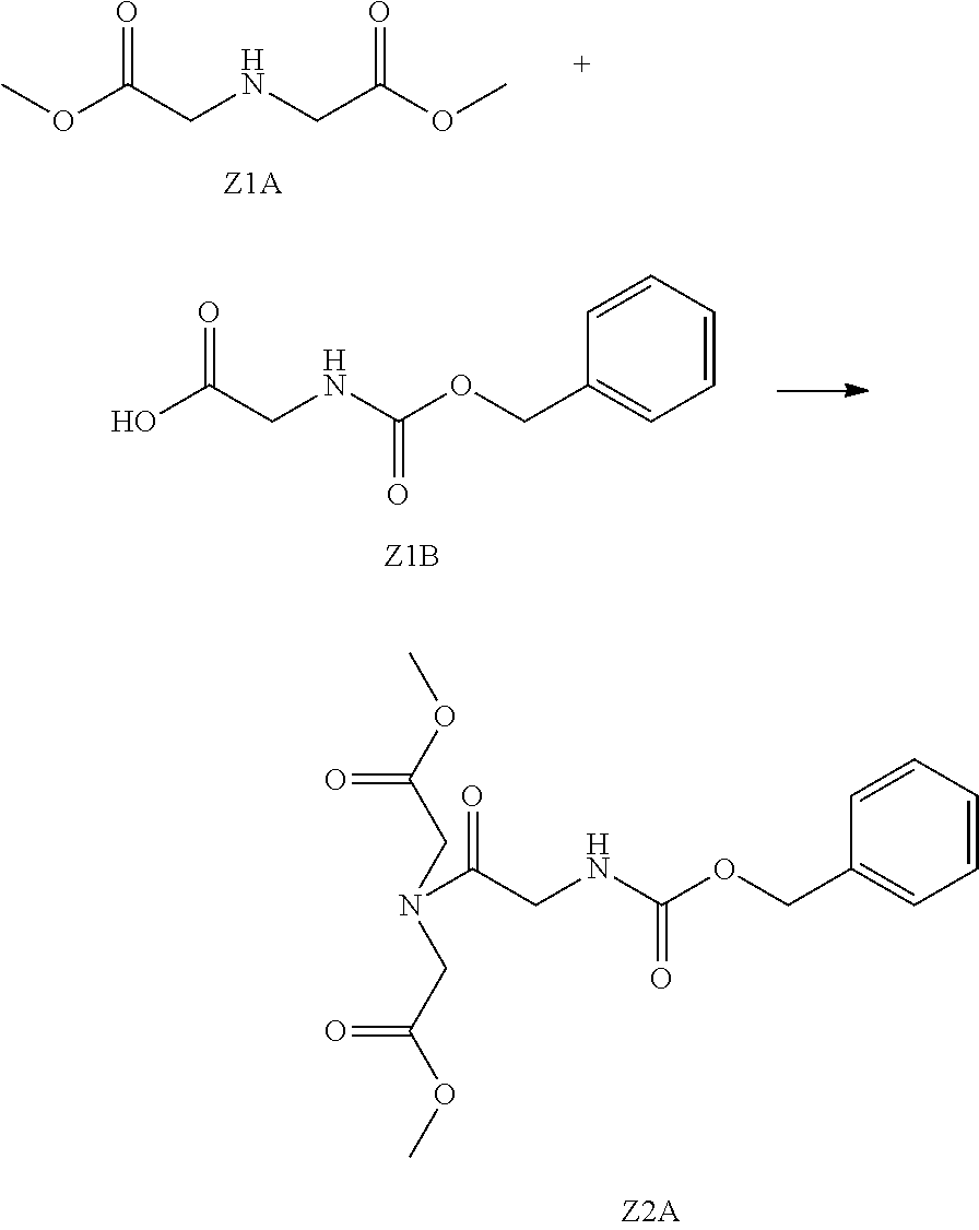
COC(CNCC(OC)=O)=O.OC(CNC(OCC1=CC=CC=C1)=O)=O.C(CNC(OCC1=CC=CC=C1)=O)(=O)N(CC(OC)=O)CC(OC)=O
